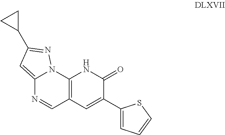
C12=C(C=NC3=CC(C4CC4)=NN13)C=C(C1=CC=CS1)C(=O)N2
